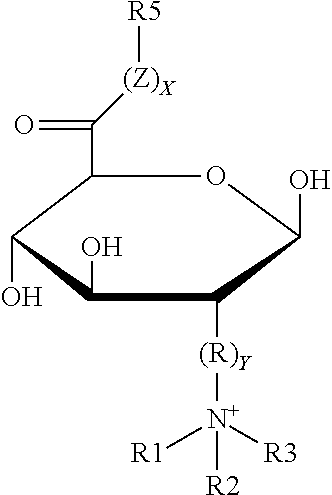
C1(C(=O)[(Z)X][R5])C(O)C(O)C([(R)Y][N+]([R1])([R3])[R2])C(O)O1
